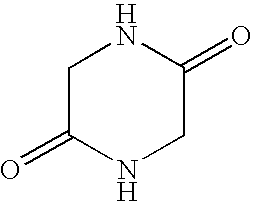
C1C(=O)NCC(=O)N1
